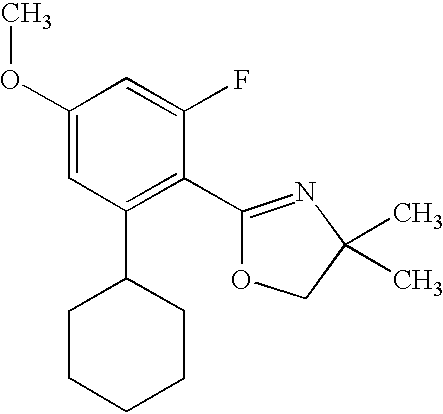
C1(OC)=CC(C2CCCCC2)=C(C2=NC(C)(C)CO2)C(F)=C1
